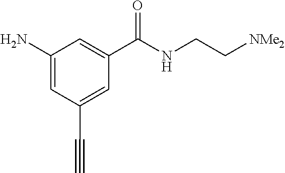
NC1=CC(C#C)=CC(C(NCC[NMe2])=O)=C1
